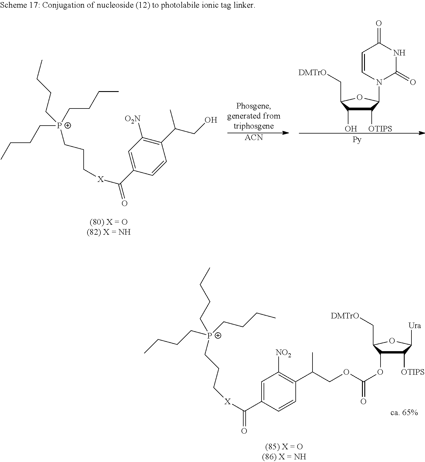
C(CCC)[P+](CCCC)(CCCC)CCC[X]C(=O)C1=CC([O2N])=C(C(C)CO)C=C1.C1([OTIPS])C(O)C(C[DMTrO])OC1N1C(=O)NC(=O)C=C1.[ACN].C([P+](CCCC)(CCC[X]C(=O)C1=CC([NO2])=C(C(COC(OC2C([OTIPS])C([Ura])OC2C[DMTrO])=O)C)C=C1)CCCC)CCC
